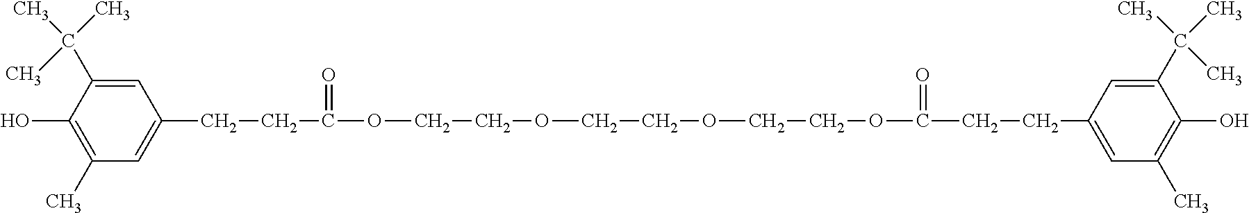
C(CC(OCCOCCOCCOC(CCC1=CC(C)=C(O)C(C(C)(C)C)=C1)=O)=O)C1=CC(C)=C(O)C(C(C)(C)C)=C1
